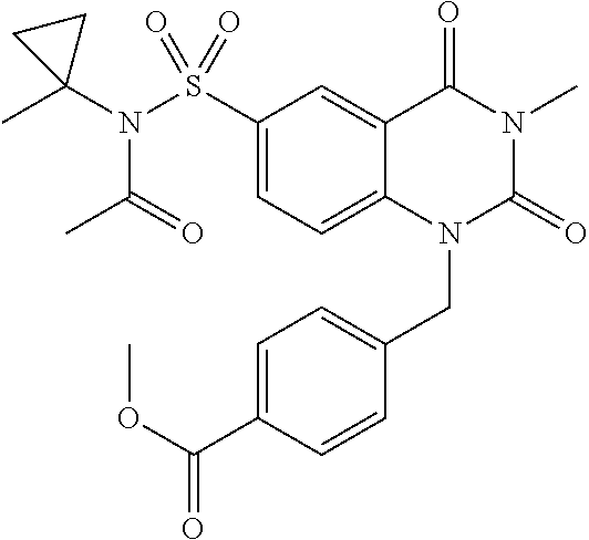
C1(S(N(C2(C)CC2)C(=O)C)(=O)=O)=CC=C2C(=C1)C(=O)N(C)C(=O)N2CC1=CC=C(C(OC)=O)C=C1
